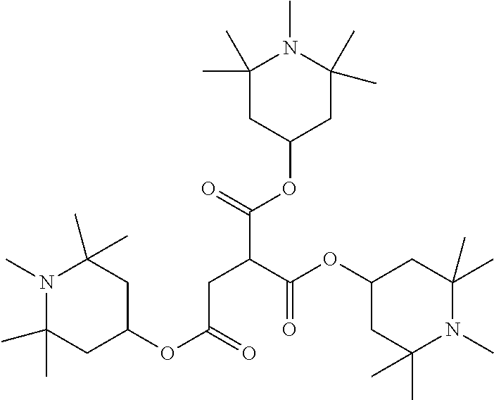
N1(C)C(C)(C)CC(OC(CC(C(=O)OC2CC(C)(C)N(C)C(C)(C)C2)C(=O)OC2CC(C)(C)N(C)C(C)(C)C2)=O)CC1(C)C
